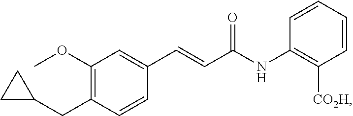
C1(OC)=C(CC2CC2)C=CC(C=CC(NC2=C([CO2H])C=CC=C2)=O)=C1
